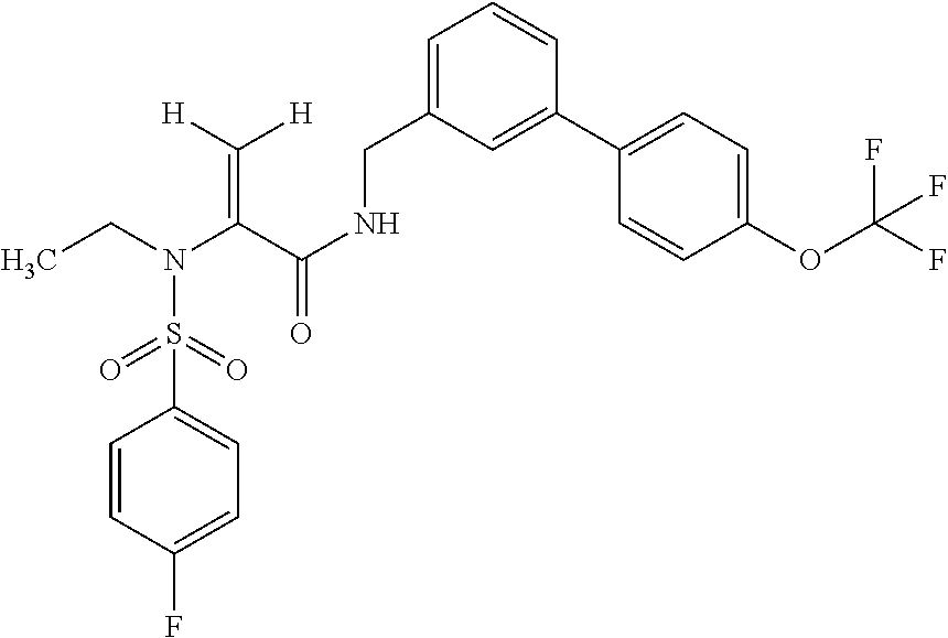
C1=CC(F)=CC=C1S(N(CC)C(C(NCC1=CC=CC(C2=CC=C(OC(F)(F)F)C=C2)=C1)=O)=C([H])[H])(=O)=O
